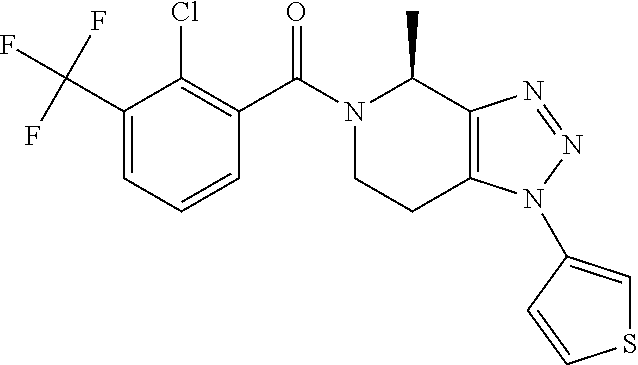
C1(C(F)(F)F)=CC=CC(C(=O)N2CCC3=C(C2C)N=NN3C2=CSC=C2)=C1Cl
